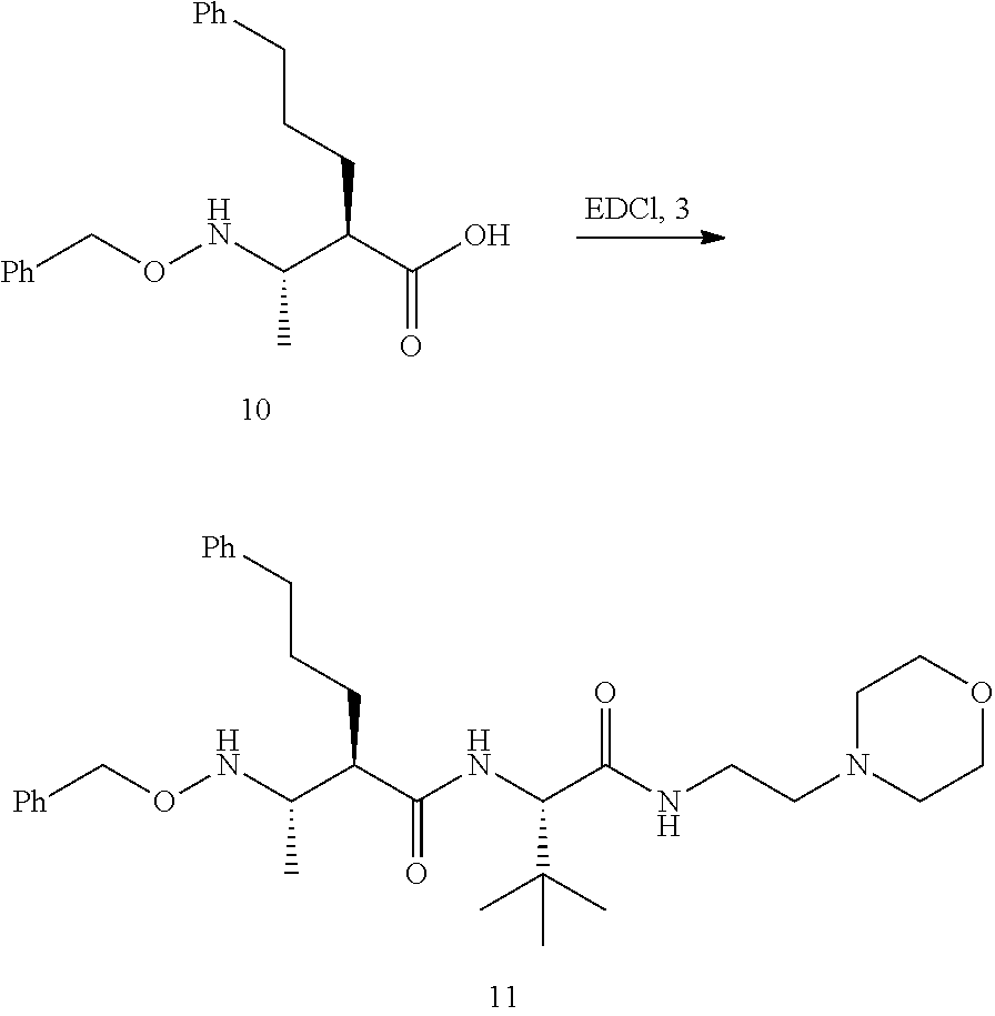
[Ph]CONC(C(C(O)=O)CCC[Ph])C.[Ph]CONC(C(C(NC(C(NCCN1CCOCC1)=O)C(C)(C)C)=O)CCC[Ph])C
